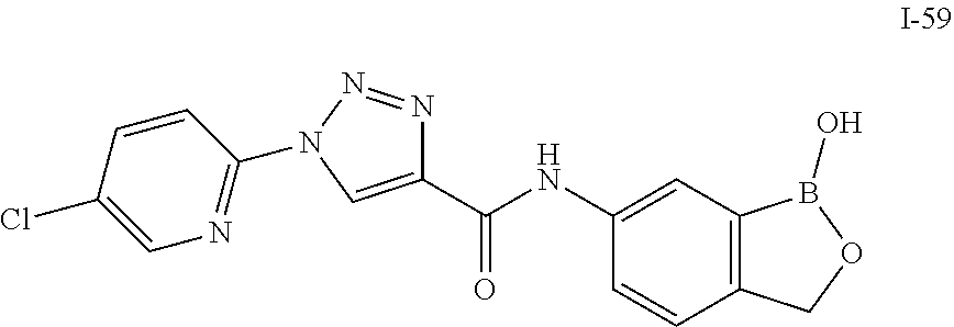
C1(C(NC2=CC3=C(C=C2)COB3O)=O)=CN(C2=NC=C(Cl)C=C2)N=N1
